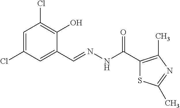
C1=C(Cl)C=C(C=NNC(C2=C(C)N=C(C)S2)=O)C(O)=C1Cl
